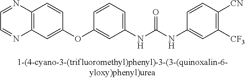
C12=C(C=C(OC3=CC(NC(NC4=CC([CF3])=C([CN])C=C4)=O)=CC=C3)C=C1)N=CC=N2
